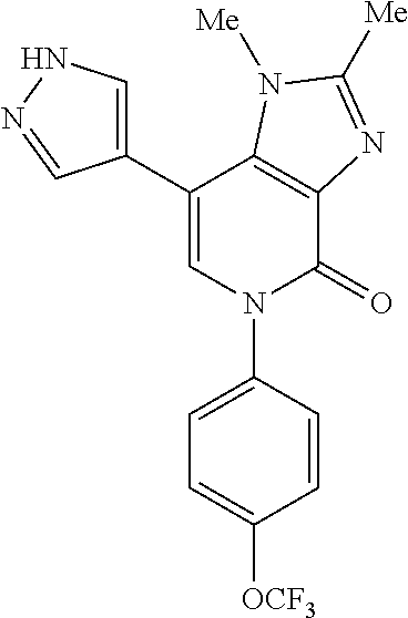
C1(C2=CNN=C2)=CN(C2=CC=C([OCF3])C=C2)C(=O)C2=C1N([Me])C([Me])=N2
